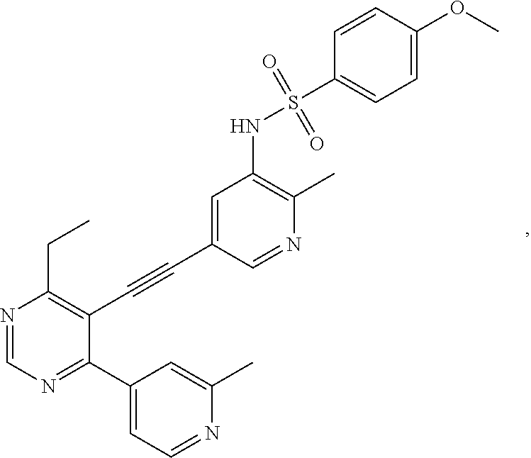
N1=CN=C(C2=CC=NC(C)=C2)C(C#CC2=CC(NS(=O)(=O)C3=CC=C(OC)C=C3)=C(C)N=C2)=C1CC
